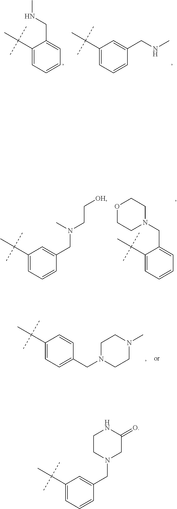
C1(C(C)(C)C)=CC=CC=C1CNC.C1(C(C)(C)C)=CC=CC(CNC)=C1.C1(C(C)(C)C)=CC=CC(CN(CC[OH])C)=C1.C1(C(C)(C)C)=CC=CC=C1CN1CCOCC1.C1(C(C)(C)C)=CC=C(CN2CCN(C)CC2)C=C1.C1(C(C)(C)C)=CC=CC(CN2CC(=O)NCC2)=C1
